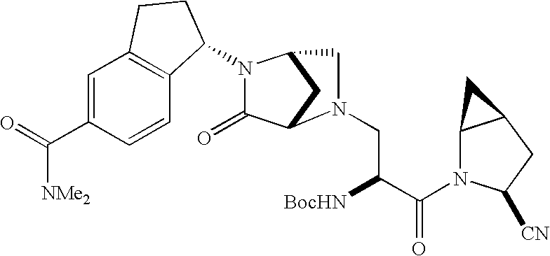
C1=C(C(=O)[NMe2])C=CC2=C1CCC2N1C(=O)C2CC1CN2CC([BocHN])C(=O)N1C2C(CC1[CN])C2
